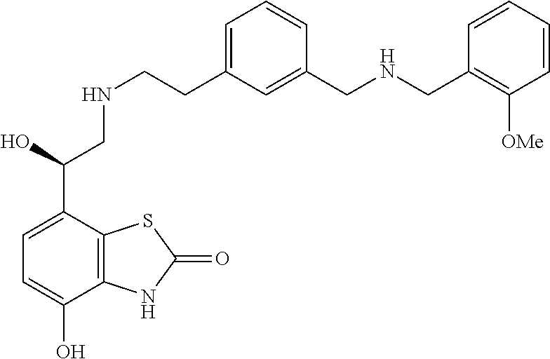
C1=C(C(CNCCC2=CC=CC(CNCC3=C([OMe])C=CC=C3)=C2)O)C2=C(C(O)=C1)NC(=O)S2
